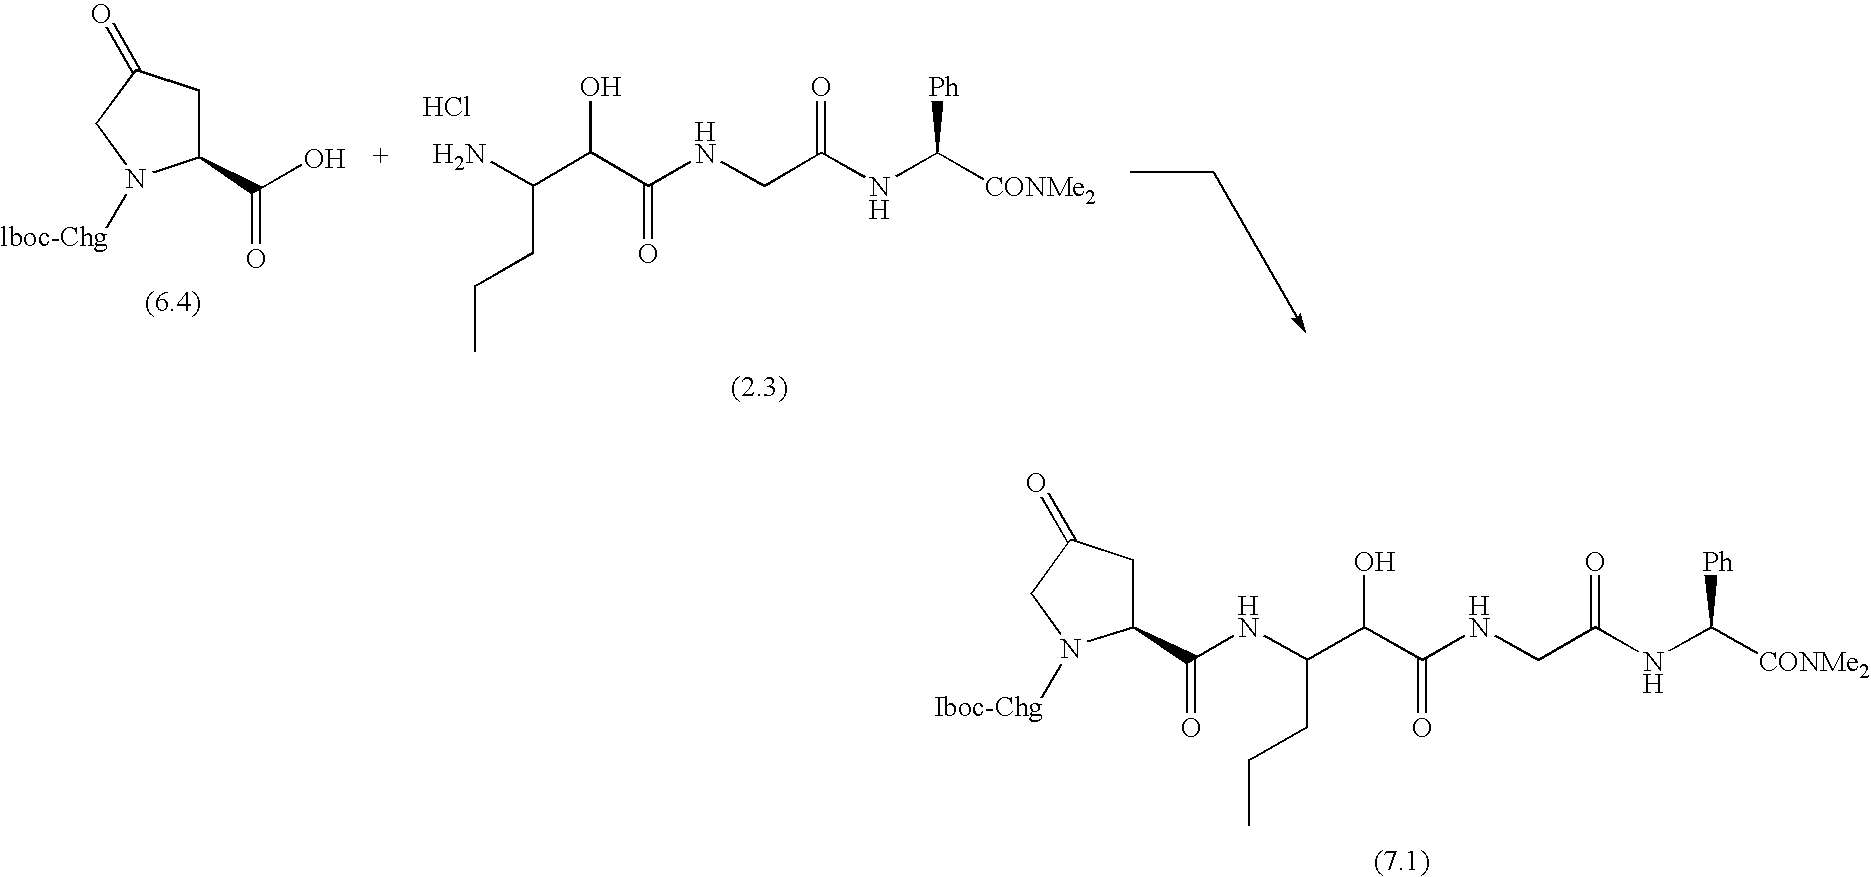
C1(C(NC(C(C(NCC(NC([CONMe2])[Ph])=O)=O)O)CCC)=O)CC(=O)CN1[Iboc-Chg].C(O)(C1CC(=O)CN1[lboc-Chg])=O.NC(C(C(NCC(NC([CONMe2])[Ph])=O)=O)O)CCC.Cl
